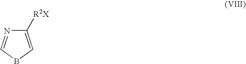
C1([R2X])=CBC=N1
